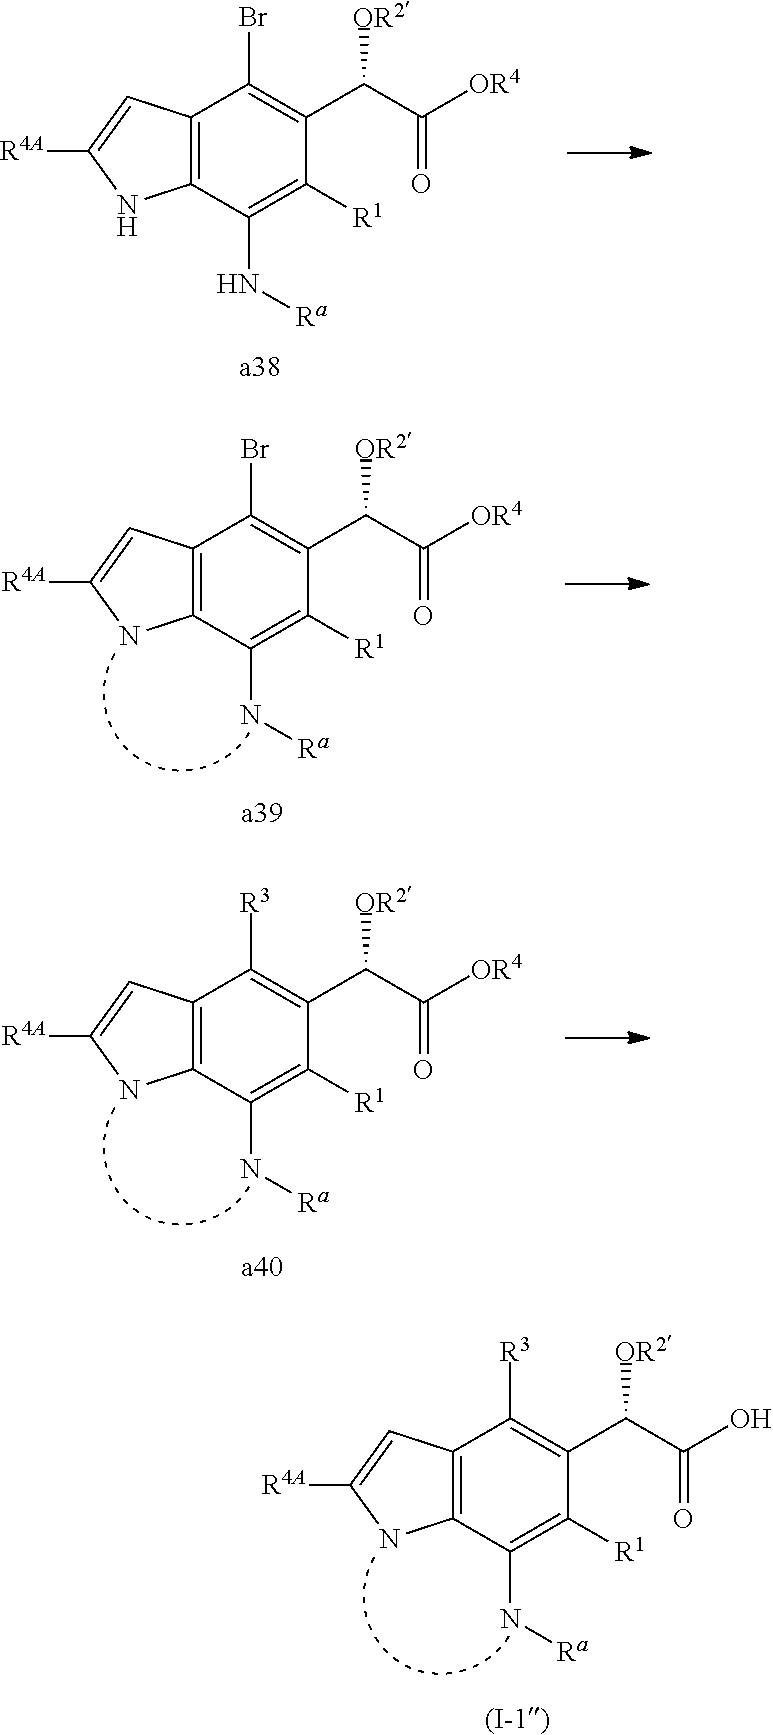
C12=C(C(N[Ra])=C([R1])C(C(C([OR4])=O)[OR2])=C1Br)NC([R4A])=C2.C12=C(C(N[Ra])=C([R1])C(C(C([OR4])=O)[OR2])=C1Br)NC([R4A])=C2.C12=C(C(N[Ra])=C([R1])C(C(C([OR4])=O)[OR2])=C1[R3])NC([R4A])=C2.C12=C(C(N[Ra])=C([R1])C(C(C(O)=O)[OR2])=C1[R3])NC([R4A])=C2
